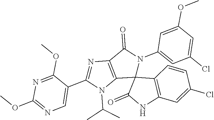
C12=C(C(=O)N(C3=CC(Cl)=CC(OC)=C3)C13C(=O)NC1=C3C=CC(Cl)=C1)N=C(C1=CN=C(OC)N=C1OC)N2C(C)C
